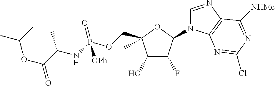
C1(O)C(F)C(N2C=NC3=C2N=C(Cl)N=C3[NHMe])OC1(COP(NC(C(OC(C)C)=O)C)(=O)[OPh])C
